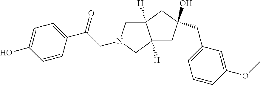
C1=C(O)C=CC(C(=O)CN2CC3([H])C([H])(C2)CC(CC2=CC=CC(OC)=C2)(O)C3)=C1
